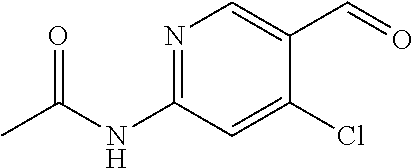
N1=C(NC(C)=O)C=C(Cl)C(C=O)=C1
